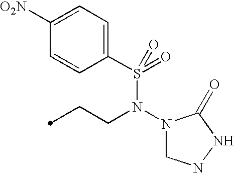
C(CN(N1CNNC1=O)S(C1=CC=C([O2N])C=C1)(=O)=O)C
